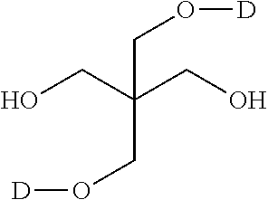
OCC(CO)(CO[D])CO[D]
